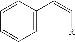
C1=CC(C=C[R])=CC=C1
